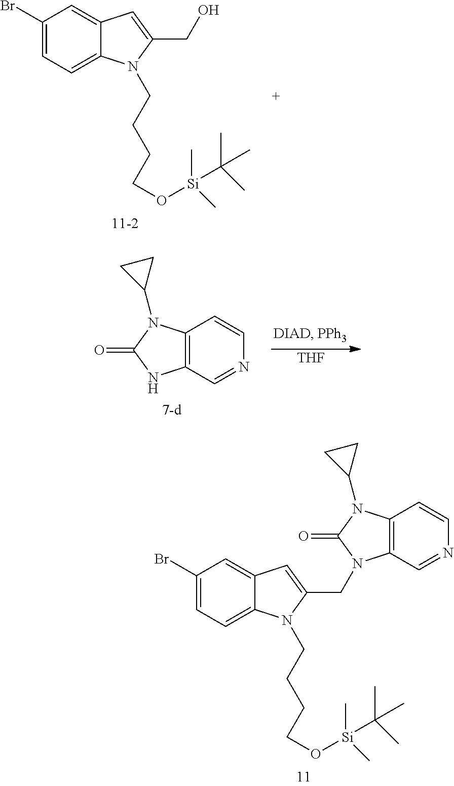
C1(Br)=CC=C2C(=C1)C=C(CO)N2CCCCO[Si](C(C)(C)C)(C)C.C12=C(C=NC=C1)NC(=O)N2C1CC1.[THF].C1(Br)=CC=C2C(=C1)C=C(CN1C3=C(C=CN=C3)N(C3CC3)C1=O)N2CCCCO[Si](C(C)(C)C)(C)C
